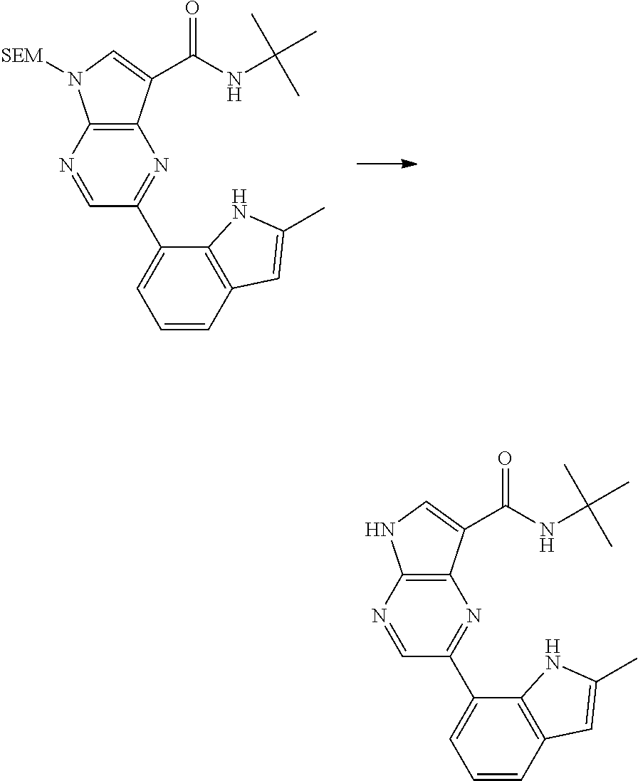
N1=CC(C2=CC=CC3=C2NC(C)=C3)=NC2=C1N([SEM])C=C2C(NC(C)(C)C)=O.N1=CC(C2=CC=CC3=C2NC(C)=C3)=NC2=C1NC=C2C(NC(C)(C)C)=O
